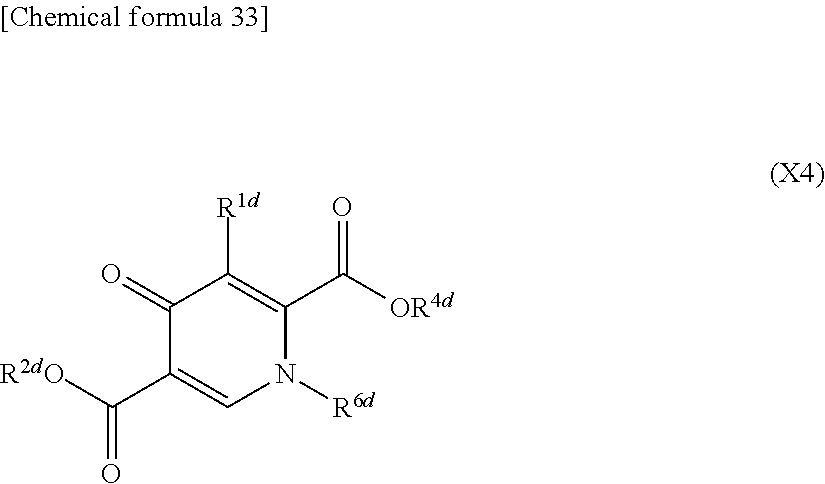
[R1d]C1=C(C([OR4d])=O)N([R6d])C=C(C([R2dO])=O)C1=O
